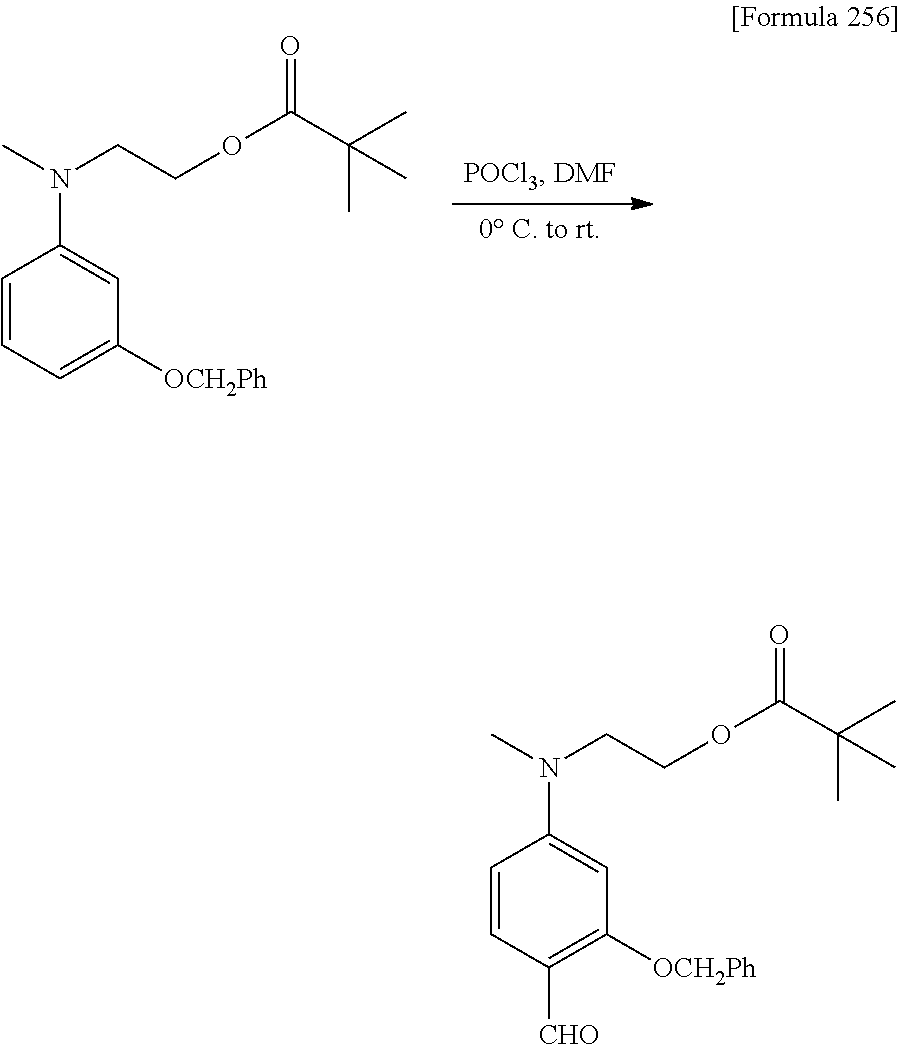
C1=CC=C([OCH2Ph])C=C1N(C)CCOC(C(C)(C)C)=O.C1=CC([CHO])=C([OCH2Ph])C=C1N(C)CCOC(C(C)(C)C)=O
